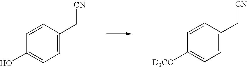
C1=C(C[CN])C=CC(O)=C1.C1=C(C[CN])C=CC([D3CO])=C1
